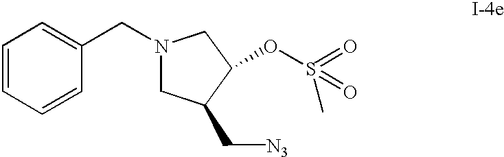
C1=CC=CC(CN2CC(C[N3])C(OS(=O)(=O)C)C2)=C1
